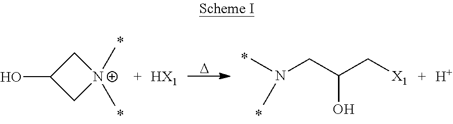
OC1C[N+](C)(C)C1.CN(CC(C[X1])O)C.[HX1].[D].[H]
